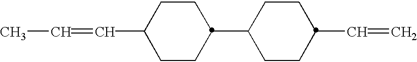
C1(C2CCC(C=C)CC2)CCC(C=CC)CC1
